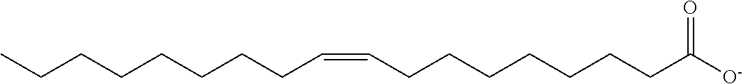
CCCCCCCCC=CCCCCCCCC([O-])=O
